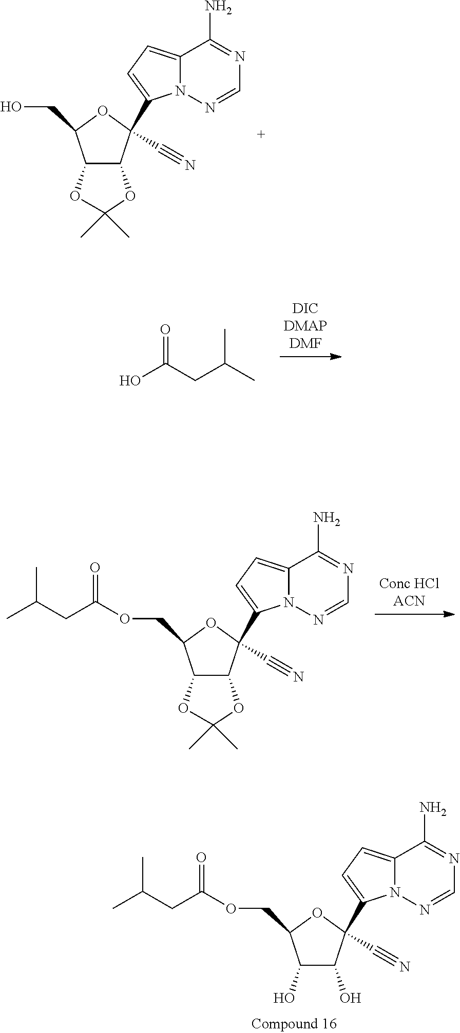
O1C2C(OC1(C)C)C(CO)OC2(C1=CC=C2N1N=CN=C2N)C#N.C(CC(C)C)(O)=O.O1C2C(OC1(C)C)C(COC(CC(C)C)=O)OC2(C1=CC=C2N1N=CN=C2N)C#N.OC1C(O)C(COC(CC(C)C)=O)OC1(C1=CC=C2N1N=CN=C2N)C#N
